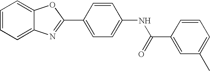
C1=CC=C2C(=C1)OC(C1=CC=C(NC(C3=CC(C)=CC=C3)=O)C=C1)=N2
